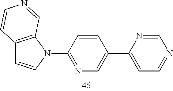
C12=C(N(C3=NC=C(C4=CC=NC=N4)C=C3)C=C1)C=NC=C2
